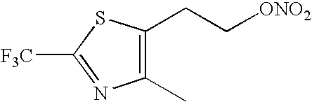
C1(C)=C(CC[ONO2])SC([F3C])=N1
